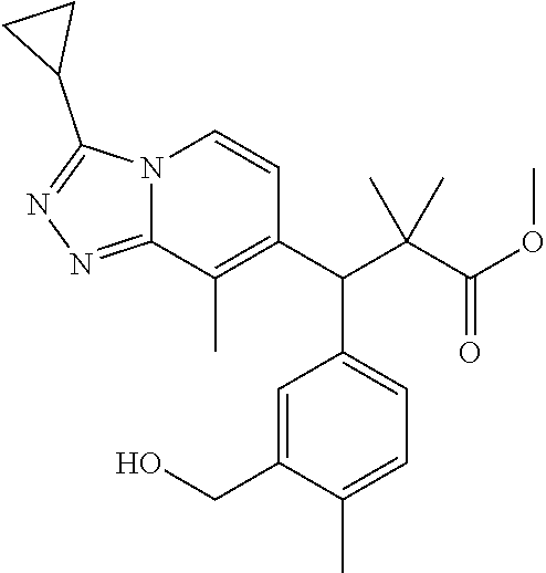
N12C(=NN=C1C1CC1)C(C)=C(C(C(C(OC)=O)(C)C)C1=CC=C(C)C(CO)=C1)C=C2
